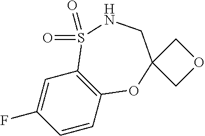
C1=C(F)C=CC2=C1S(=O)(=O)NCC1(O2)COC1
